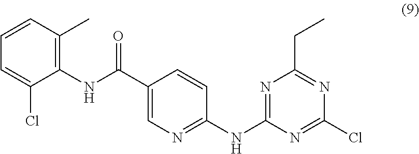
C1(C(NC2=C(C)C=CC=C2Cl)=O)=CN=C(NC2=NC(CC)=NC(Cl)=N2)C=C1
